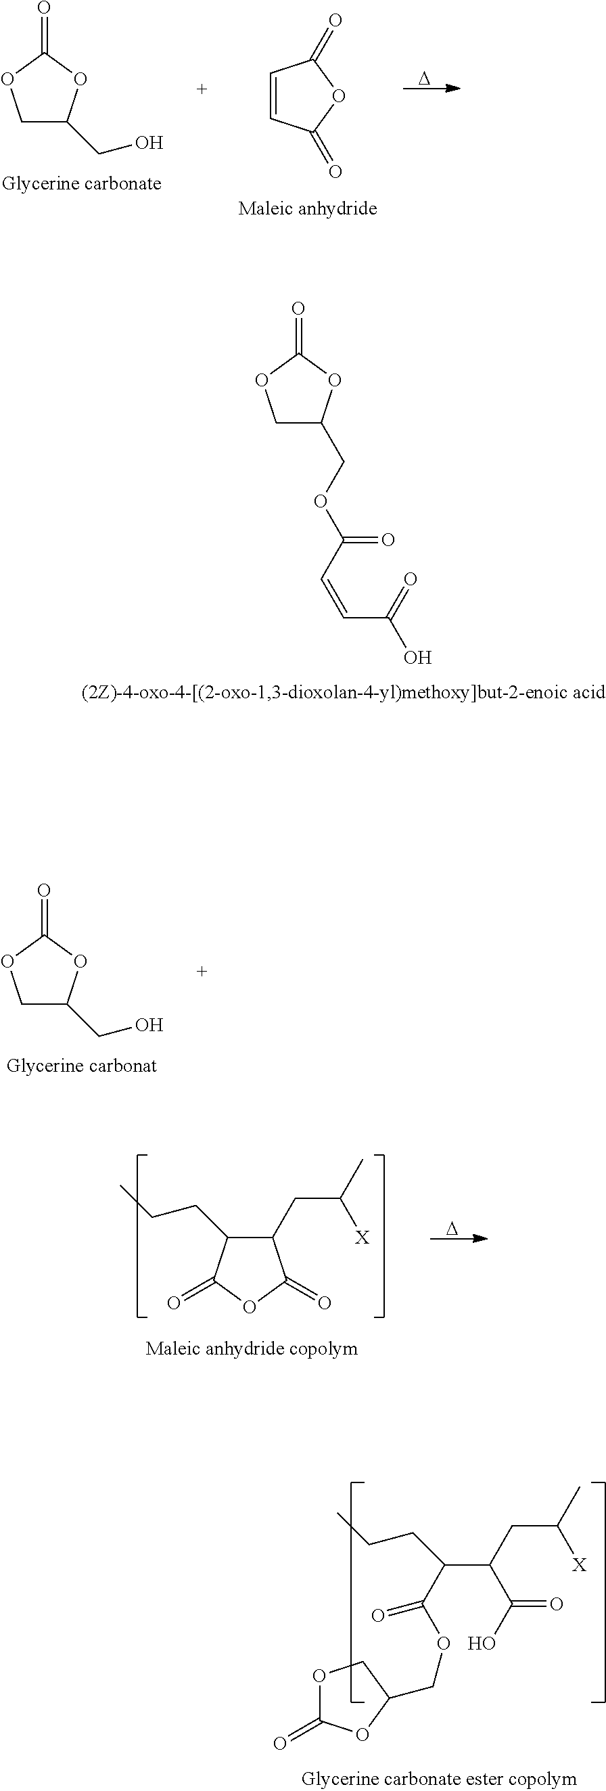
C1C(COC(=O)C=CC(=O)O)OC(=O)O1.C1C(CO)OC(=O)O1.[D].C1=CC(=O)OC1=O.C1C(CO)OC(=O)O1.C1(CC([X])C)C(CCC)C(=O)OC1=O.[D].C(C(C(OCC1OC(=O)OC1)=O)CCC)(C(O)=O)CC([X])C
